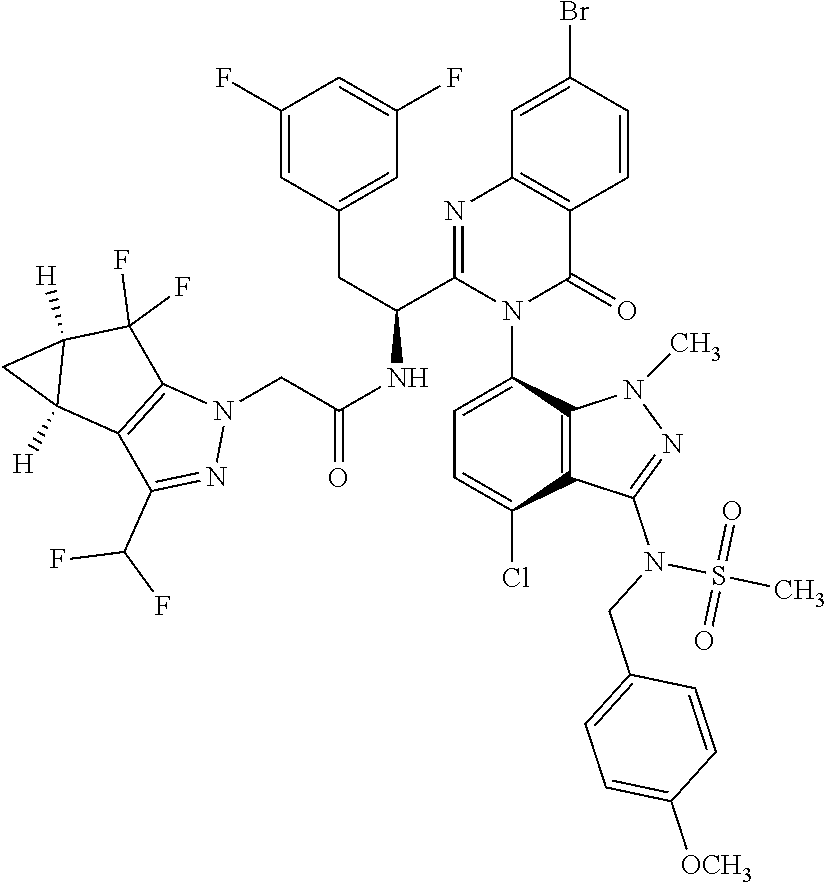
C1=C(N2C(=O)C3=C(N=C2C(NC(CN2C4=C(C(C(F)F)=N2)C2([H])C([H])(C4(F)F)C2)=O)CC2=CC(F)=CC(F)=C2)C=C(Br)C=C3)C2=C(C(Cl)=C1)C(N(S(C)(=O)=O)CC1=CC=C([OCH3])C=C1)=NN2C
